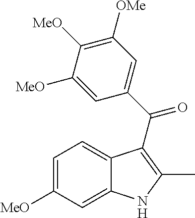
C12=CC=C([MeO])C=C1NC(C)=C2C(C1=CC([OMe])=C([MeO])C([MeO])=C1)=O
